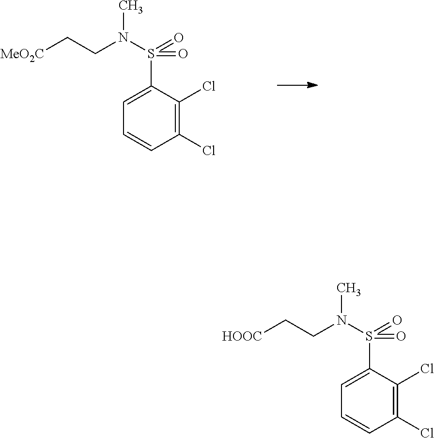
C1(Cl)=C(Cl)C(S(N(CC[MeO2C])C)(=O)=O)=CC=C1.C1(Cl)=C(Cl)C(S(N(CC[HOOC])C)(=O)=O)=CC=C1
